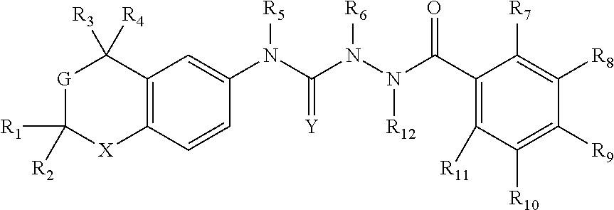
C12=C(C=CC(N(C(N(N(C(C3=C([R11])C([R10])=C([R9])C([R8])=C3[R7])=O)[R12])[R6])=[Y])[R5])=C1)[X]C([R1])([R2])[G]C2([R3])[R4]
